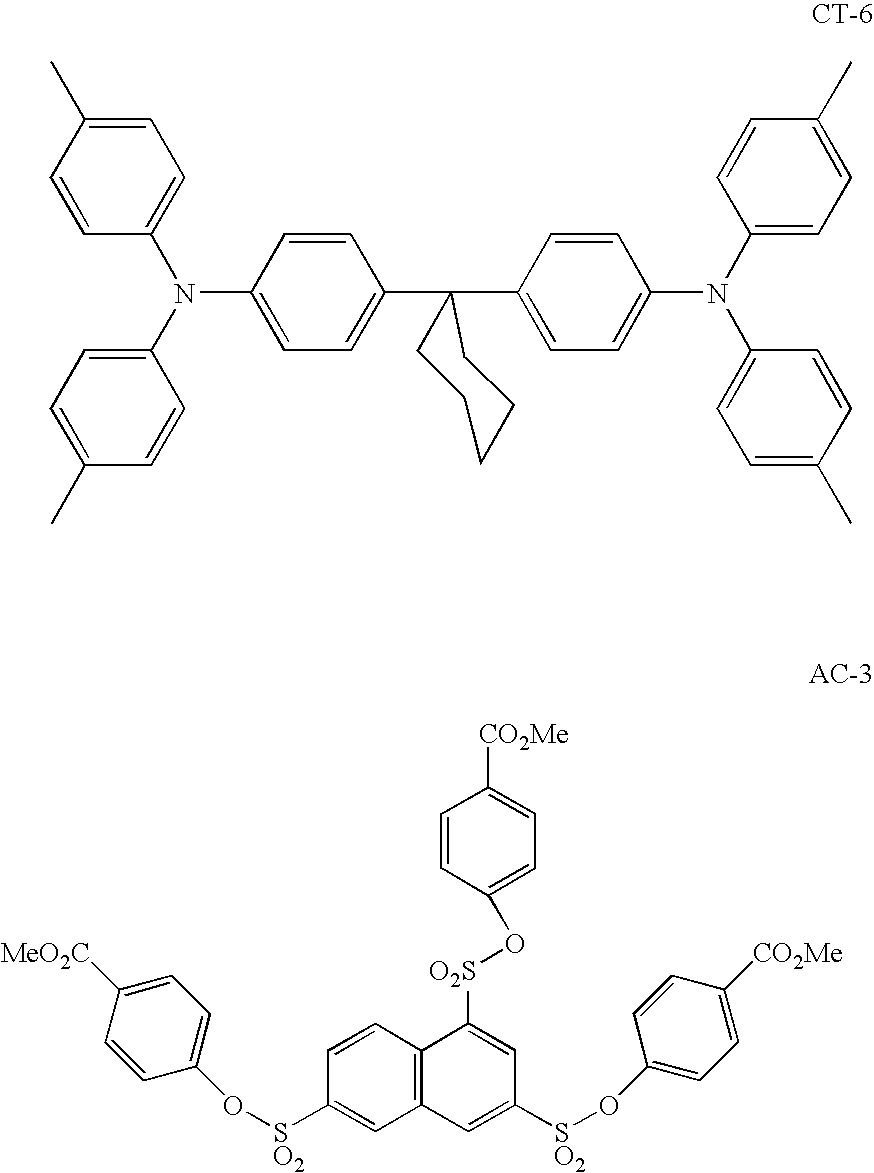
C1=CC(N(C2=CC=C(C)C=C2)C2=CC=C(C)C=C2)=CC=C1C1(C2=CC=C(N(C3=CC=C(C)C=C3)C3=CC=C(C)C=C3)C=C2)CCCCC1.C12=C(C=CC([SO2]OC3=CC=C([MeO2C])C=C3)=C1)C([O2S]OC1=CC=C([CO2Me])C=C1)=CC([SO2]OC1=CC=C([CO2Me])C=C1)=C2
